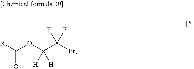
C(C(Br)(F)F)(OC([R])=O)([H])[H]
